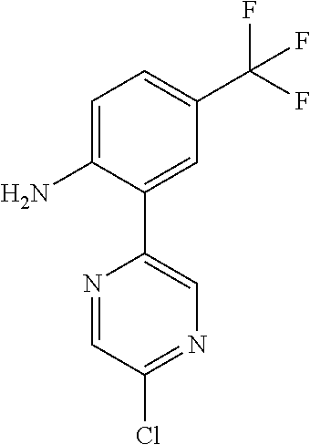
C1=C(N)C(C2=CN=C(Cl)C=N2)=CC(C(F)(F)F)=C1
